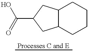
C1(C(O)=O)CC2C(C1)CCCC2
